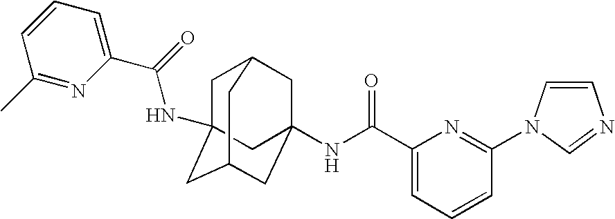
C1C2(NC(C3=CC=CC(C)=N3)=O)CC3CC(NC(C4=CC=CC(N5C=CN=C5)=N4)=O)(CC1C3)C2
